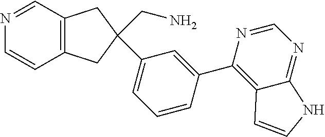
N1=CC2=C(C=C1)CC(CN)(C1=CC=CC(C3=C4C(=NC=N3)NC=C4)=C1)C2
